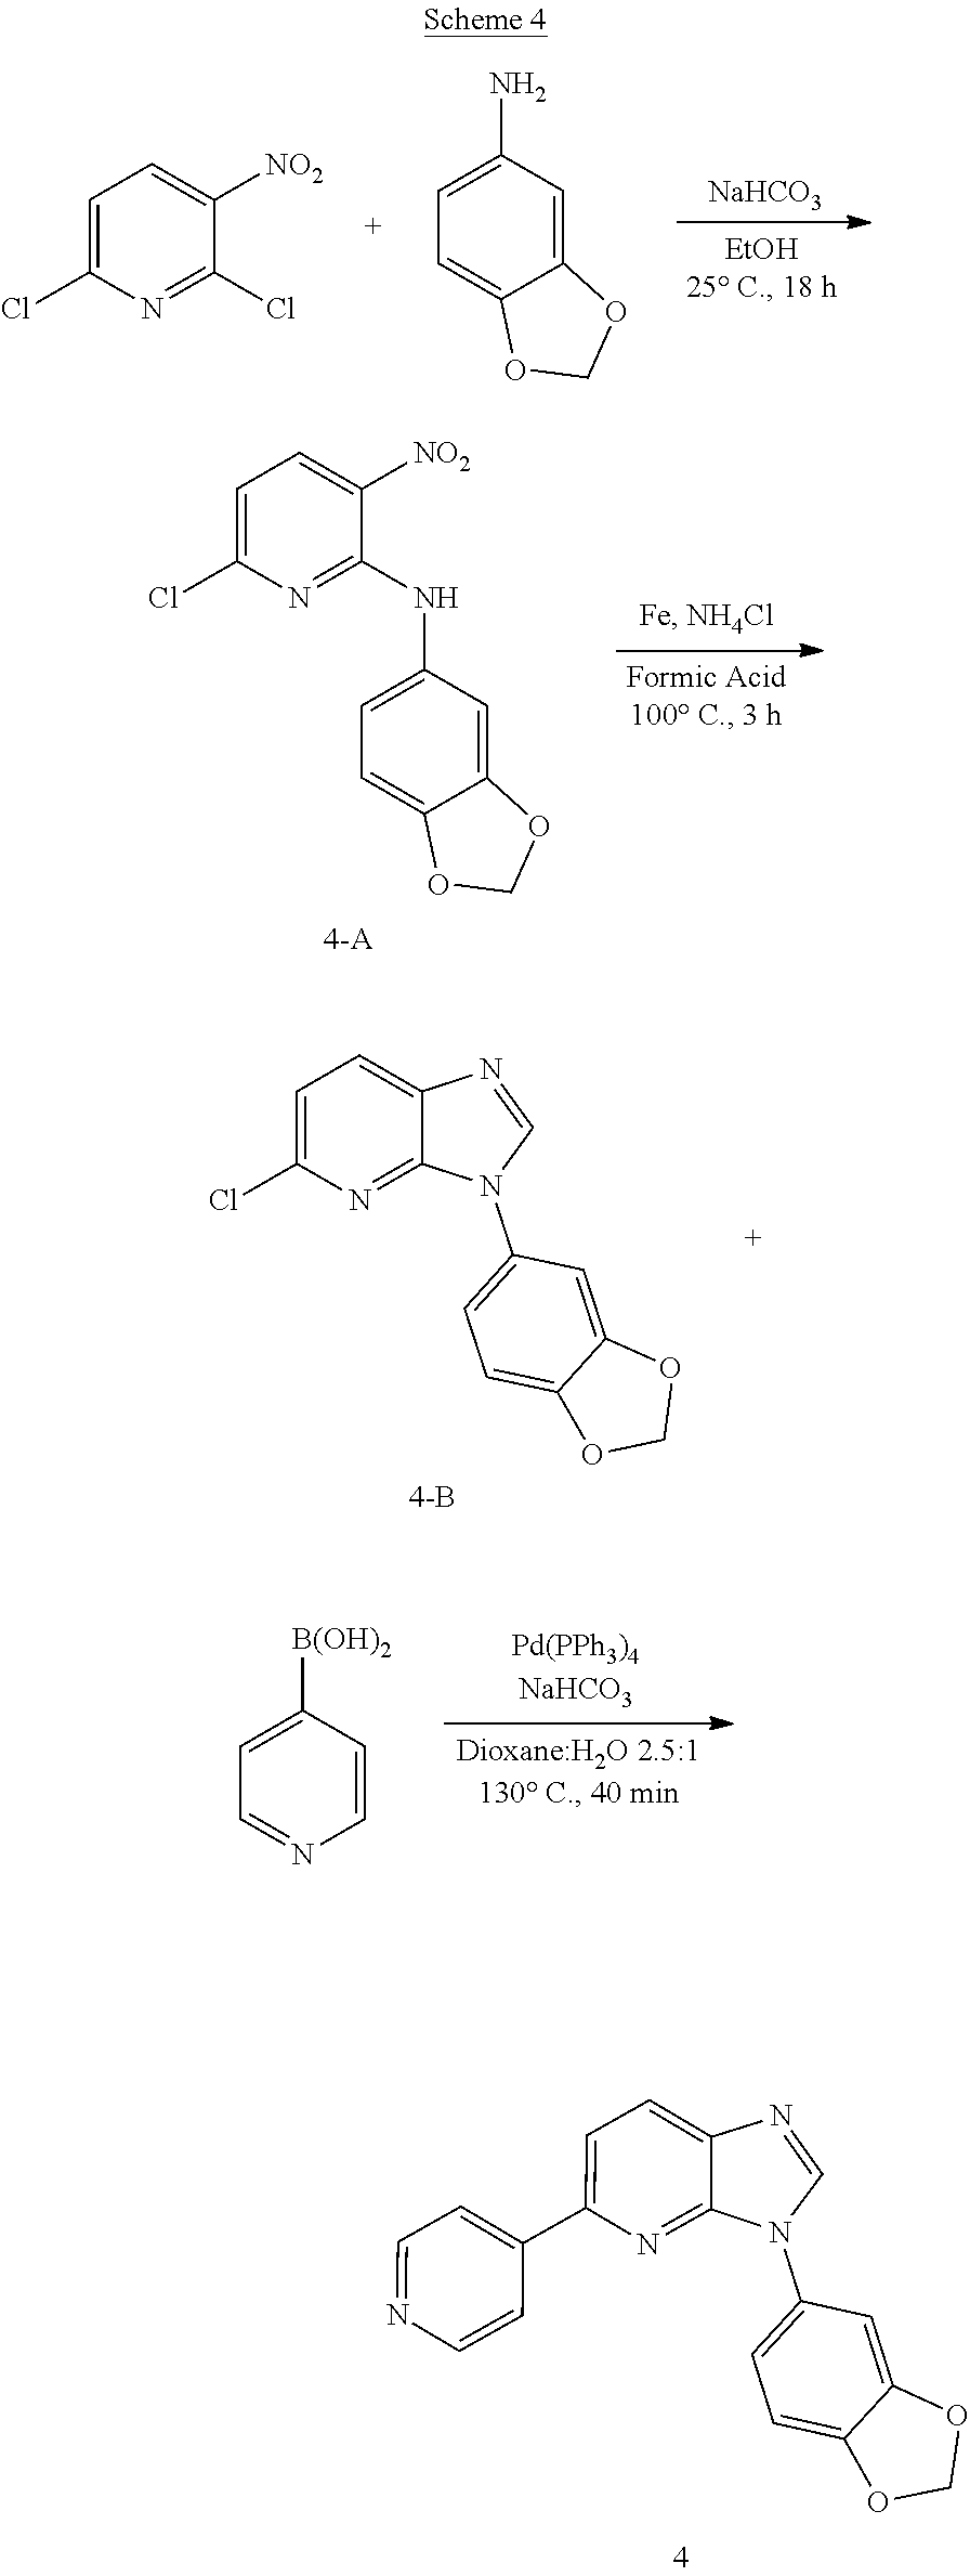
C1=C(Cl)N=C(NC2=CC=C3C(=C2)OCO3)C([NO2])=C1.C1=C(Cl)N=C2C(=C1)N=CN2C1=CC=C2C(=C1)OCO2.C1([B(OH)2])=CC=NC=C1.N1(C2=CC=C3C(=C2)OCO3)C=NC2=CC=C(C3=CC=NC=C3)N=C12.C1=C(Cl)N=C(Cl)C([NO2])=C1.C1(N)=CC=C2C(=C1)OCO2.[NaHCO3]
